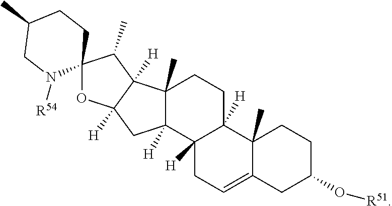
O1C2([H])C([H])(C(C)C13N([R54])CC(C)CC3)C1(C)C([H])(C2)C2([H])C([H])(CC1)C1(C)C(=CC2)CC(O[R51])CC1
